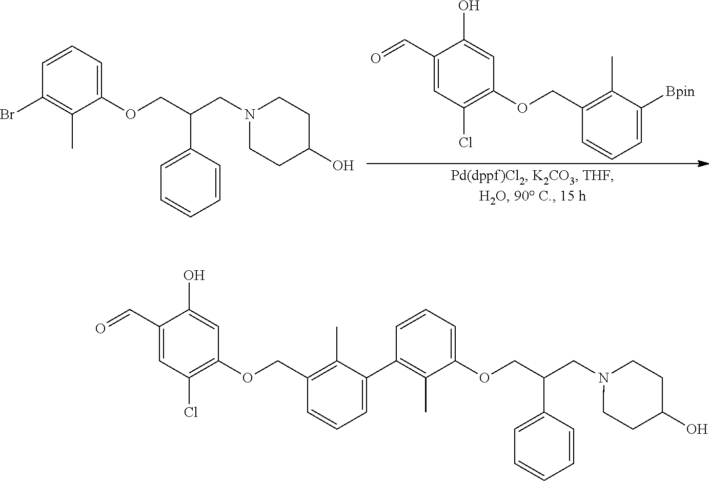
C1(C=O)=CC(Cl)=C(OCC2=C(C)C([Bpin])=CC=C2)C=C1O.C1=CC=C(OCC(CN2CCC(O)CC2)C2=CC=CC=C2)C(C)=C1Br.C1(C=O)=CC(Cl)=C(OCC2=C(C)C(C3=C(C)C(OCC(CN4CCC(O)CC4)C4=CC=CC=C4)=CC=C3)=CC=C2)C=C1O
